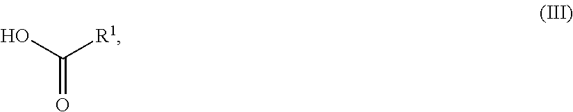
C([R1])(=O)O
